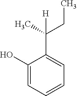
C1(O)=CC=CC=C1C(C)(CC)[H]
